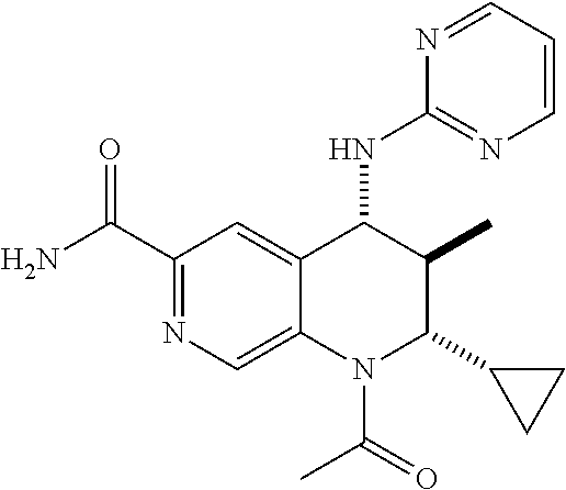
C1=C2C(=CC(C(N)=O)=N1)C(NC1=NC=CC=N1)C(C)C(C1CC1)N2C(=O)C
